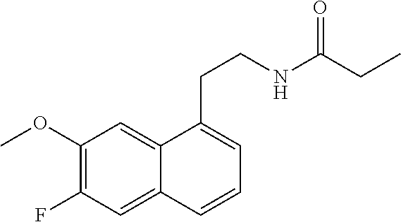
C1(OC)=C(F)C=C2C(=C1)C(CCNC(CC)=O)=CC=C2
